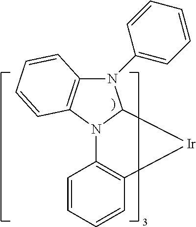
C1=CC=CC2=C1N1C(N(C3=CC=CC=C3)C3=C1C=CC=C3)[Ir]2
